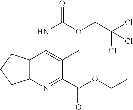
C1(C(=O)OCC)=NC2=C(C(NC(=O)OCC(Cl)(Cl)Cl)=C1C)CCC2
